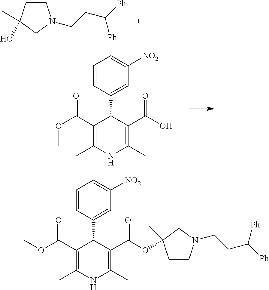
C1=CC(C2C(C(=O)OC)=C(C)NC(C)=C2C(=O)OC2(C)CCN(CCC([Ph])[Ph])C2)=CC([NO2])=C1.C(CC([Ph])[Ph])N1CCC(C)(O)C1.C1=CC(C2C(C(=O)OC)=C(C)NC(C)=C2C(=O)O)=CC([NO2])=C1
